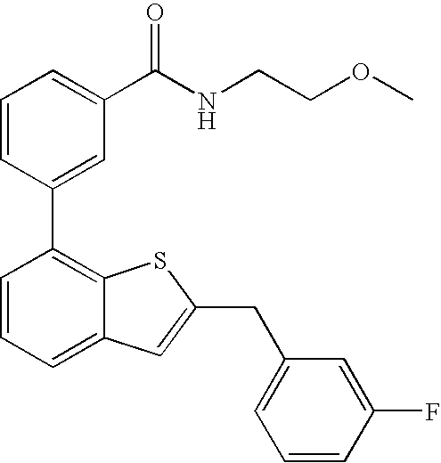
C1=CC(C2=C3C(=CC=C2)C=C(CC2=CC=CC(F)=C2)S3)=CC(C(NCCOC)=O)=C1
